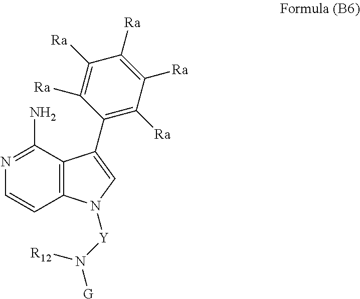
N1=C(N)C2=C(C=C1)N([Y]N([R12])[G])C=C2C1=C([Ra])C([Ra])=C([Ra])C([Ra])=C1[Ra]
